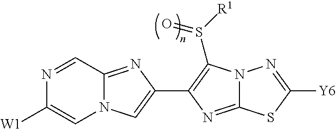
N12C(=NC(C3=C(S([R1])=O)N4C(=N3)SC([Y6])=N4)=C1)C=NC([W1])=C2
